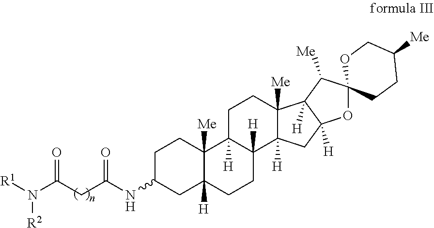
C1C(NC(=O)CC(N([R1])[R2])=O)CC2([H])C([Me])(C1)C1([H])C([H])(CC2)C2([H])C([Me])(CC1)C1([H])C([H])(C2)OC2(C1[Me])CCC([Me])CO2
